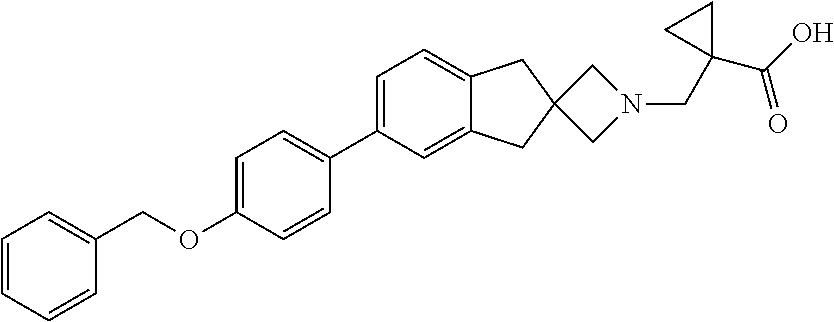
C1(OCC2=CC=CC=C2)=CC=C(C2=CC=C3C(=C2)CC2(C3)CN(CC3(C(O)=O)CC3)C2)C=C1
